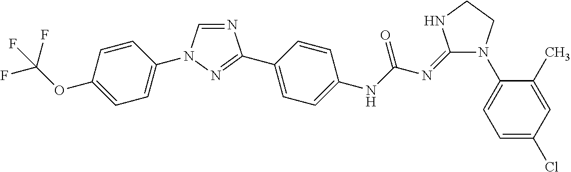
C1=CC(OC(F)(F)F)=CC=C1N1C=NC(C2=CC=C(NC(N=C3N(C4=CC=C(Cl)C=C4C)CCN3)=O)C=C2)=N1
